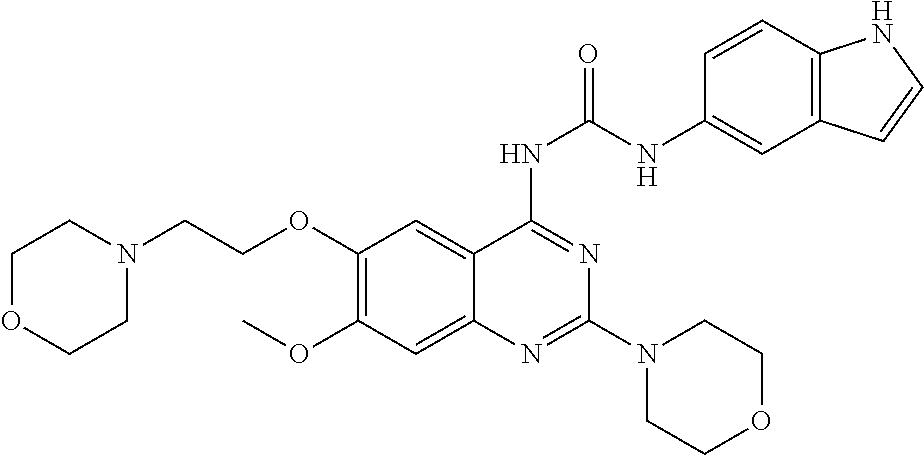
C1=CC2=C(C=C1NC(NC1=NC(N3CCOCC3)=NC3=CC(OC)=C(OCCN4CCOCC4)C=C31)=O)C=CN2
